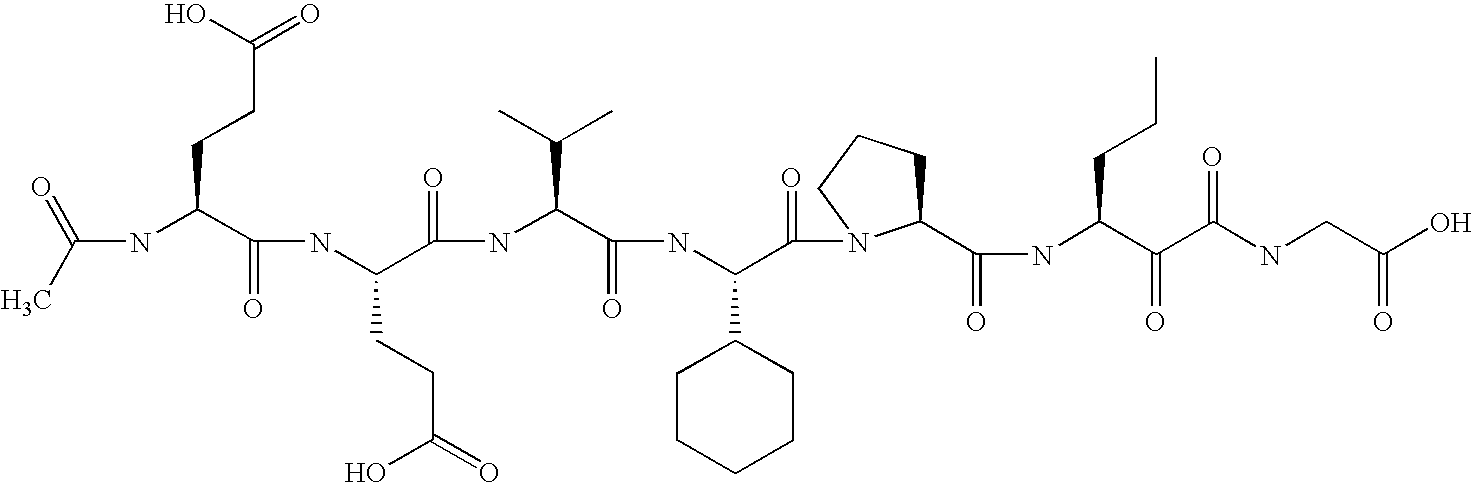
CC(=O)NC(C(NC(C(NC(C(NC(C(=O)N1C(C(NC(C(C(NCC(O)=O)=O)=O)CCC)=O)CCC1)C1CCCCC1)=O)C(C)C)=O)CCC(O)=O)=O)CCC(=O)O
